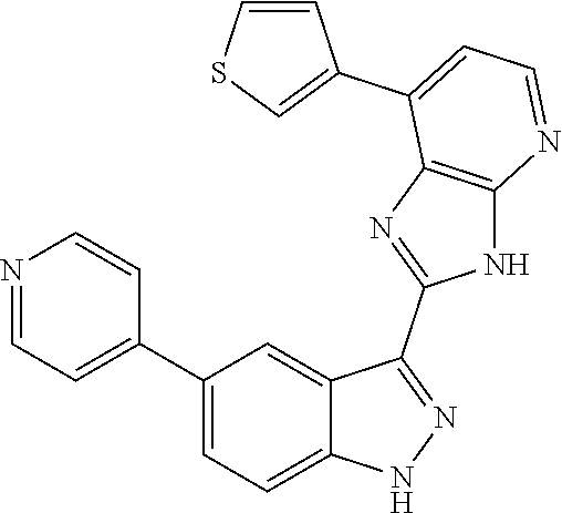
C1(C2=CC=C3C(=C2)C(C2=NC4=C(N2)N=CC=C4C2=CSC=C2)=NN3)=CC=NC=C1
